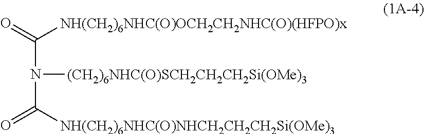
N(C(=O)[NH(CH2)6NHC(O)OCH2CH2NHC(O)(HFPO)x])([(CH2)6NHC(O)SCH2CH2CH2Si(OMe)3])C([NH(CH2)6NHC(O)NHCH2CH2CH2Si(OMe)3])=O
